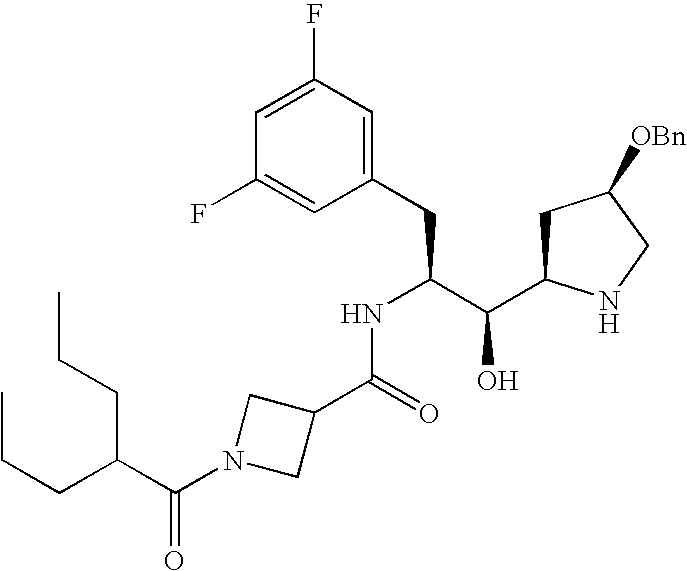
C1(F)=CC(F)=CC(CC(C(C2CC([OBn])CN2)O)NC(=O)C2CN(C(C(CCC)CCC)=O)C2)=C1
